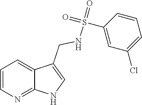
C1=CN=C2C(=C1)C(CNS(=O)(C1=CC(Cl)=CC=C1)=O)=CN2
